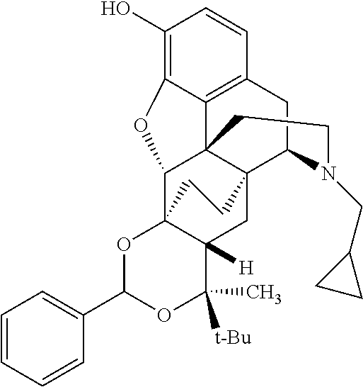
C1(O)=C2C3=C(C=C1)CC1C45C3(C(C3(C([H])(C4)C(C)([t-Bu])OC(C4=CC=CC=C4)O3)CC5)O2)CCN1CC1CC1
